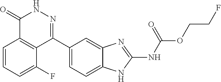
O(CCF)C(=O)NC1=NC2=CC(C3=NNC(=O)C4=C3C(F)=CC=C4)=CC=C2N1
